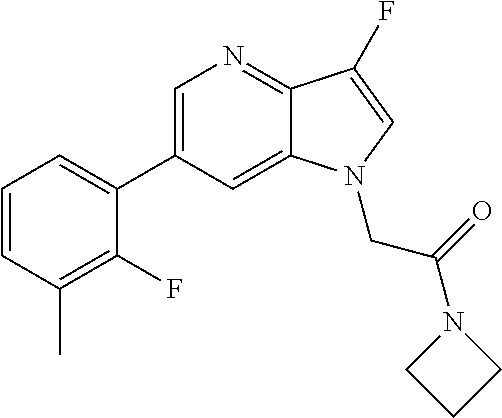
C1=CC(C)=C(F)C(C2=CN=C3C(=C2)N(CC(=O)N2CCC2)C=C3F)=C1
